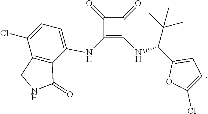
C1(NC2=CC=C(Cl)C3=C2C(=O)NC3)=C(NC(C2=CC=C(Cl)O2)C(C)(C)C)C(=O)C1=O
